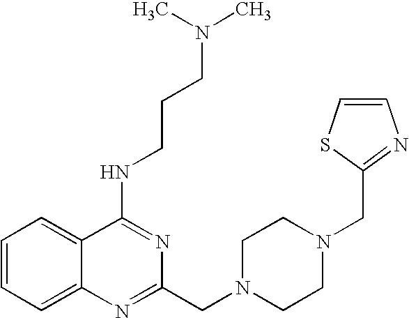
C1=CC=C2C(=C1)C(NCCCN(C)C)=NC(CN1CCN(CC3=NC=CS3)CC1)=N2
